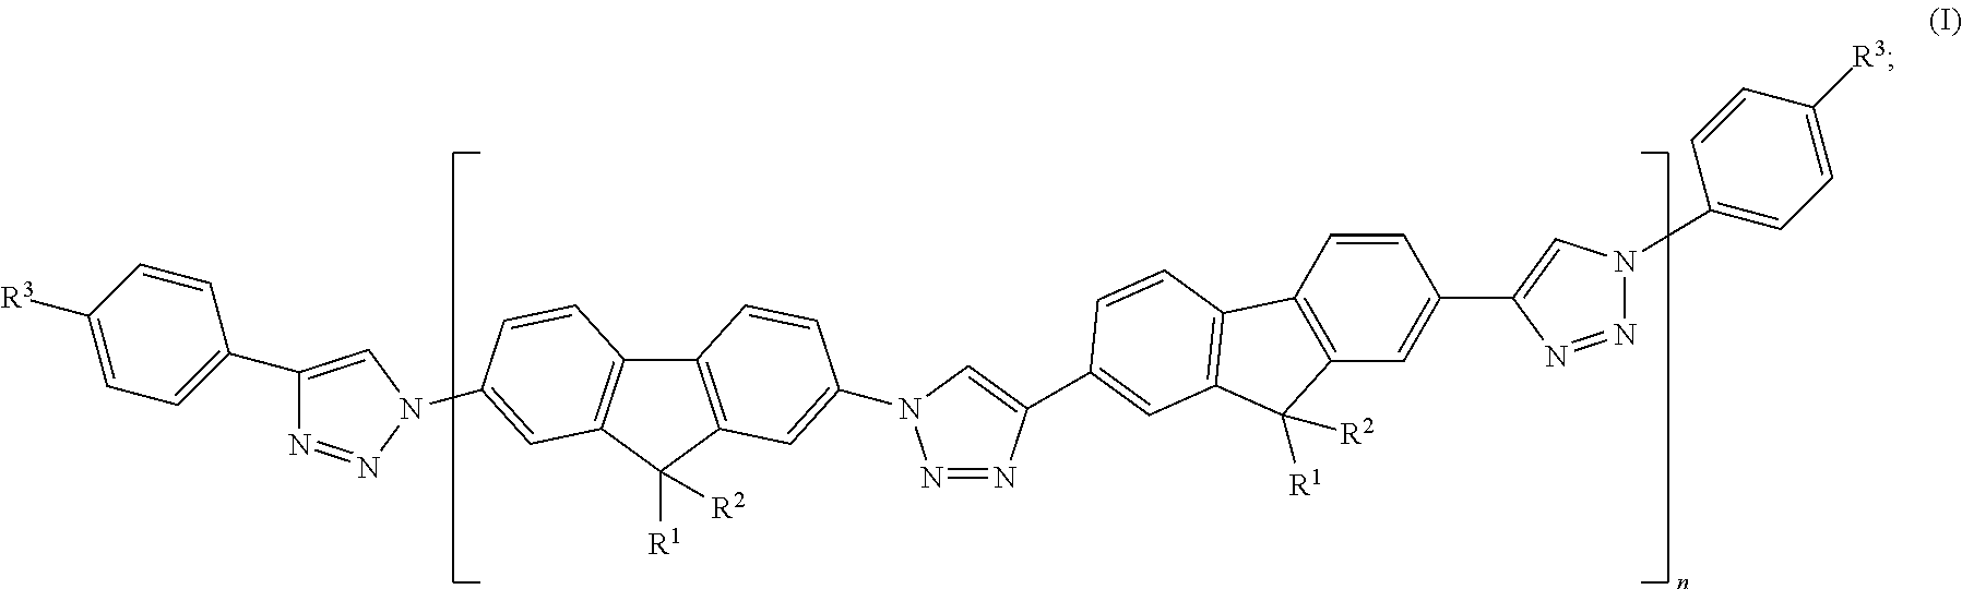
C12=C(C([R1])([R2])C3=C1C=CC(N1N=NC(C4=CC=C([R3])C=C4)=C1)=C3)C=C(N1N=NC(C3=CC4=C(C5=C(C=C(C6=CN(C7=CC=C([R3])C=C7)N=N6)C=C5)C4([R1])[R2])C=C3)=C1)C=C2
